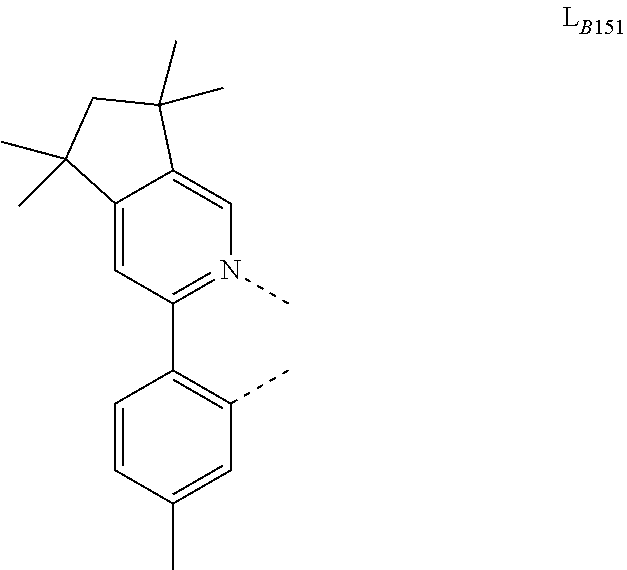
C12=CC(C3=C(C)C=C(C)C=C3)=N(C)C=C1C(C)(C)CC2(C)C
